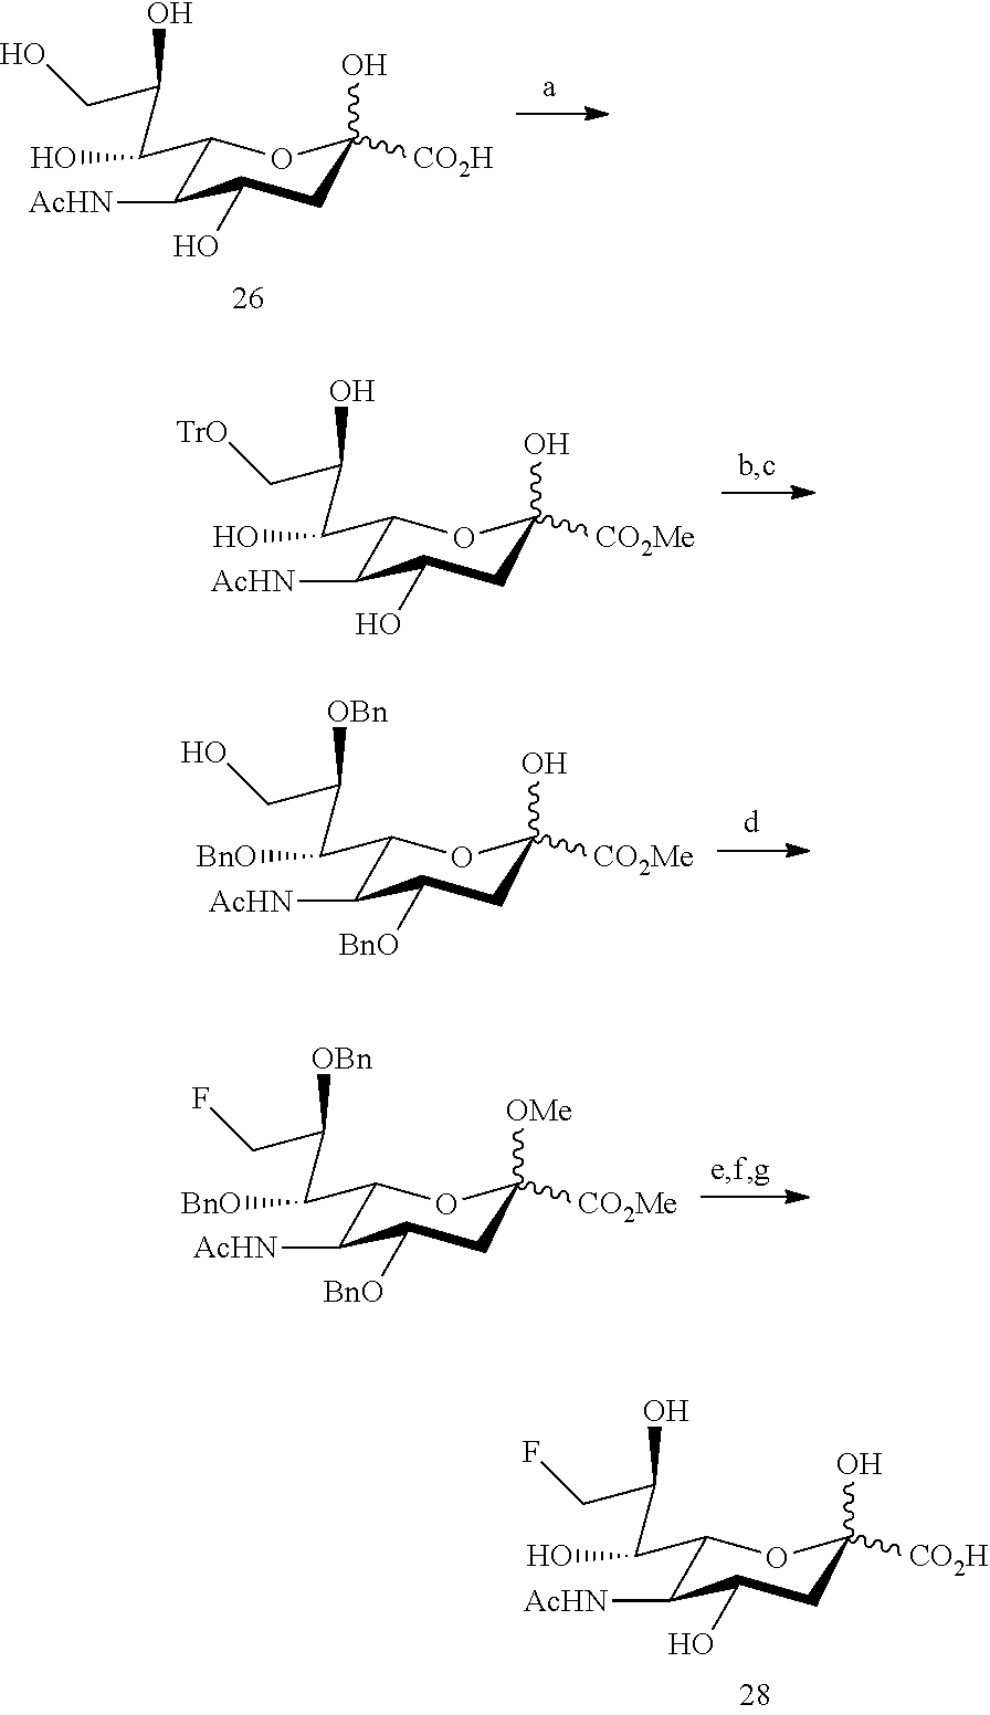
C1(C(C(CO)O)O)C([AcHN])C(O)CC(O)([CO2H])O1.C1(C(C(C[TrO])O)O)C([AcHN])C(O)CC(O)([CO2Me])O1.C1(C(C(CO)[OBn])[BnO])C([AcHN])C([BnO])CC(O)([CO2Me])O1.C1(C(C(CF)[OBn])[BnO])C([AcHN])C([BnO])CC([OMe])([CO2Me])O1.C1(C(C(CF)O)O)C([AcHN])C(O)CC(O)([CO2H])O1
